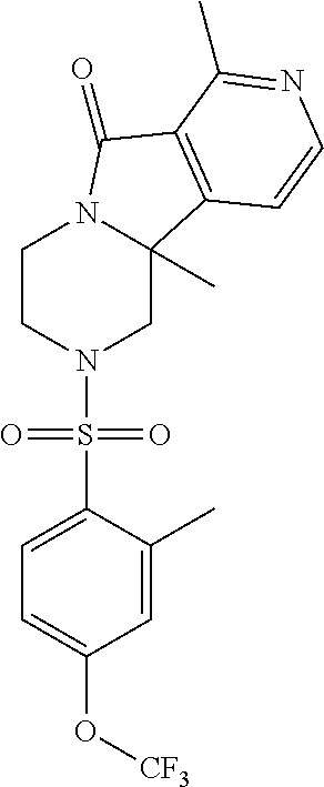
C1CN(S(C2=CC=C(O[CF3])C=C2C)(=O)=O)CC2(C)N1C(=O)C1=C2C=CN=C1C
